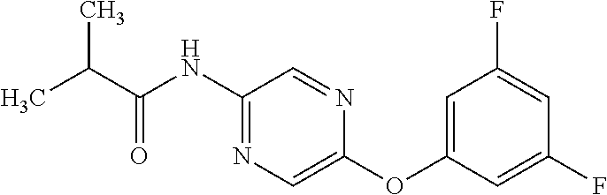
C(C(=O)NC1=NC=C(OC2=CC(F)=CC(F)=C2)N=C1)(C)C
